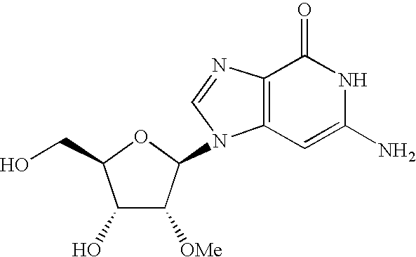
C1(O)C([OMe])C(N2C3=C(N=C2)C(=O)NC(N)=C3)OC1CO
